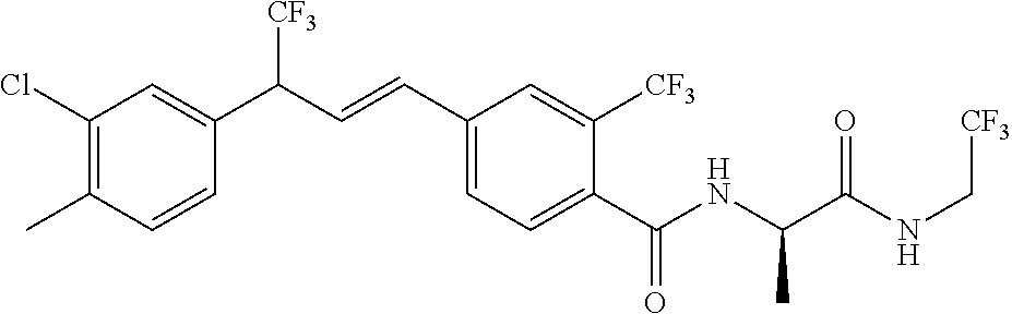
C1(Cl)=C(C)C=CC(C(C=CC2=CC=C(C(NC(C(NC[CF3])=O)C)=O)C([CF3])=C2)[CF3])=C1
